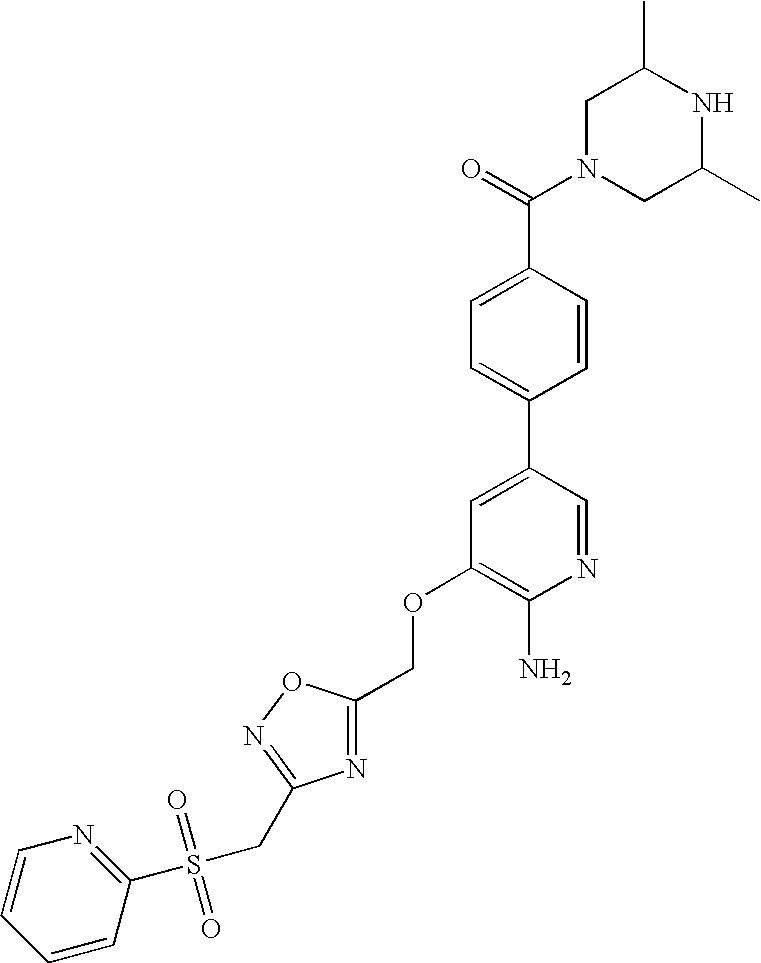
C1N(C(=O)C2=CC=C(C3=CC(OCC4=NC(CS(C5=NC=CC=C5)(=O)=O)=NO4)=C(N)N=C3)C=C2)CC(C)NC1C
